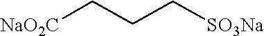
[NaO2C]CCC[SO3Na]
